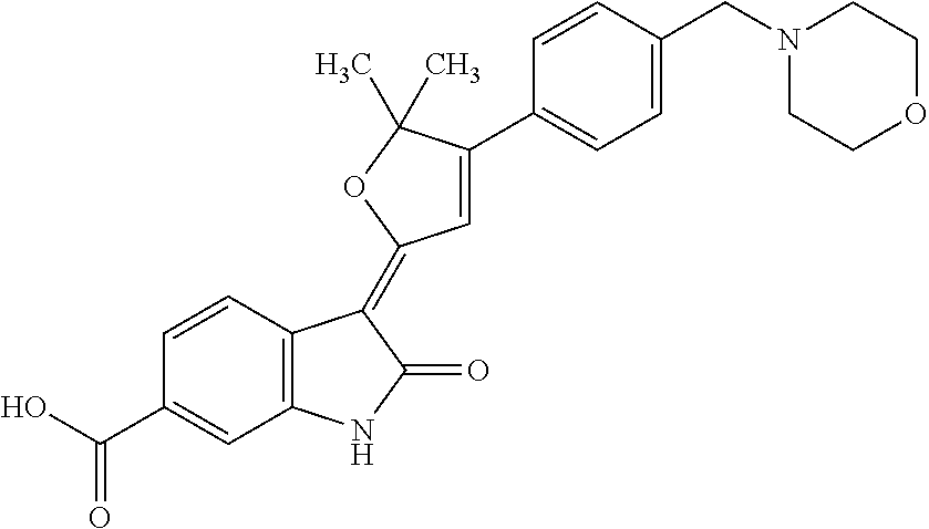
C1=CC(C(O)=O)=CC2=C1C(=C1C=C(C3=CC=C(CN4CCOCC4)C=C3)C(C)(C)O1)C(=O)N2
